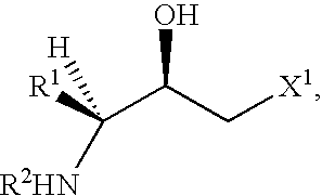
C([R1])(C(C[X1])O)([R2HN])[H]
